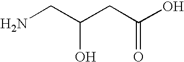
NCC(CC(O)=O)O
